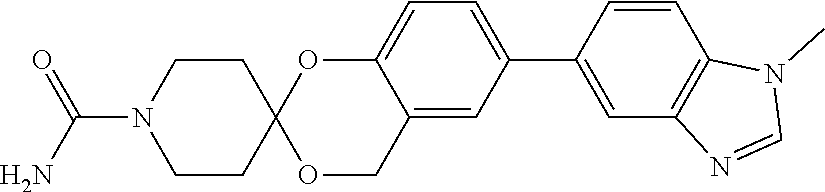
C12=CC(C3=CC4=C(C=C3)N(C)C=N4)=CC=C1OC1(OC2)CCN(C(N)=O)CC1
